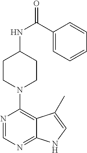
N1=CN=C2C(=C1N1CCC(NC(=O)C3=CC=CC=C3)CC1)C(C)=CN2
